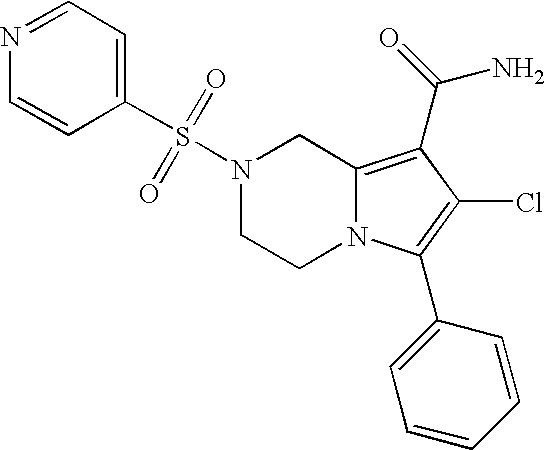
S(N1CCN2C(=C(C(N)=O)C(Cl)=C2C2=CC=CC=C2)C1)(=O)(=O)C1=CC=NC=C1
